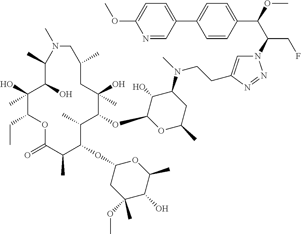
C1(O)(C)C(CC)OC(=O)C(C)C(OC2CC(OC)(C)C(O)C(C)O2)C(C)C(OC2OC(C)CC(N(C)CCC3=CN(C(C(OC)C4=CC=C(C5=CC=C(OC)N=C5)C=C4)CF)N=N3)C2O)C(O)(C)CC(C)CN(C)C(C)C1O
